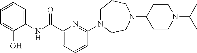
C1N(C2=NC(C(NC3=CC=CC=C3O)=O)=CC=C2)CCN(C2CCN(C(C)C)CC2)CC1
